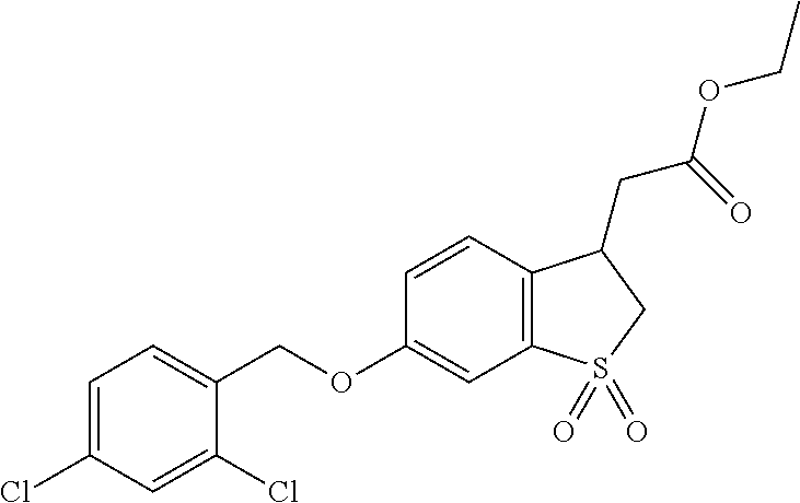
C(OC1=CC2=C(C=C1)C(CC(OCC)=O)CS2(=O)=O)C1=CC=C(Cl)C=C1Cl
